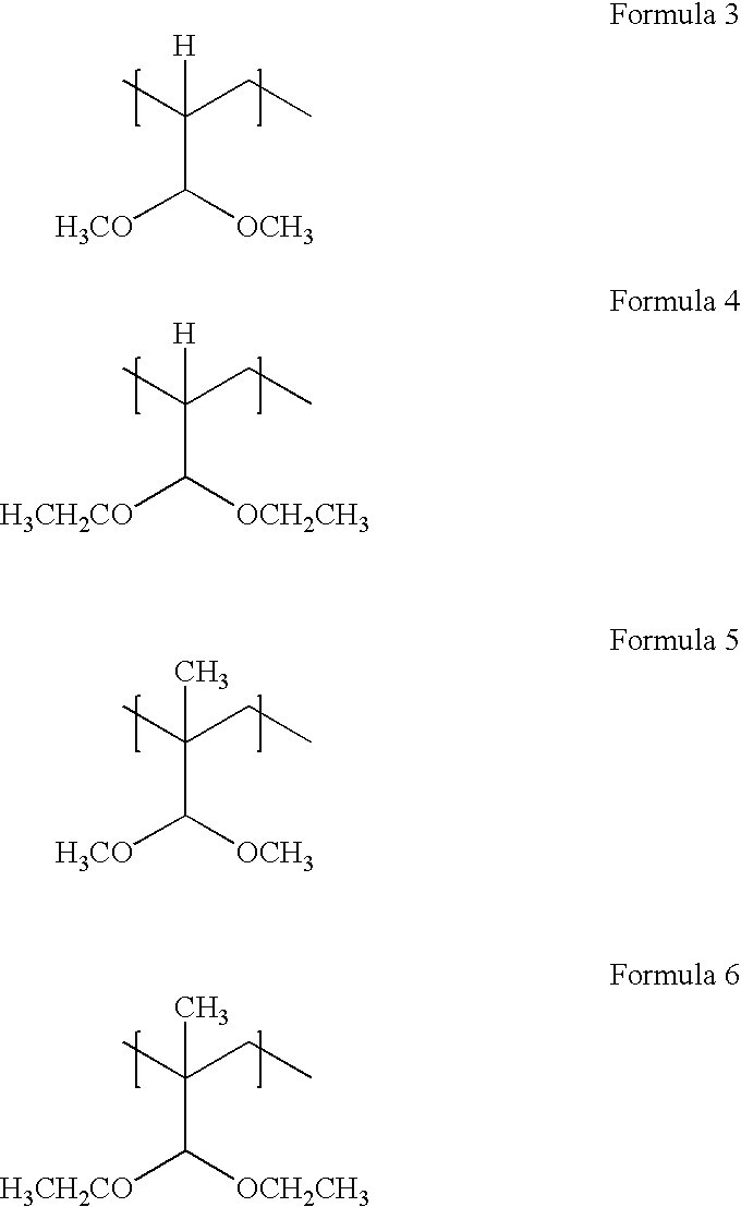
C(C(C)(CC)[H])([OCH3])[H3CO].C(C(C)(CC)[H])([OCH2CH3])[H3CH2CO].C(C(C)(CC)C)([OCH3])[H3CO].C(C(C)(CC)C)([OCH2CH3])[H3CH2CO]
